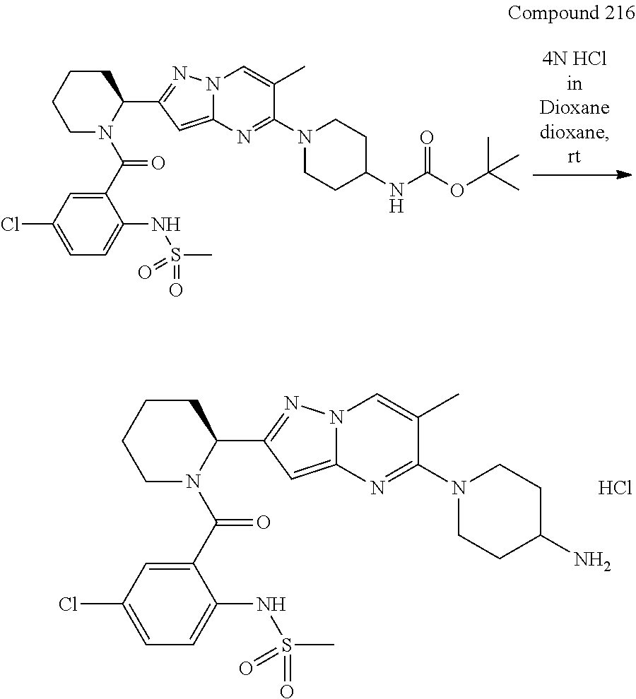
C1CCCN(C(=O)C2=CC(Cl)=CC=C2NS(C)(=O)=O)C1C1=NN2C(=C1)N=C(N1CCC(NC(OC(C)(C)C)=O)CC1)C(C)=C2.C1CCCN(C(=O)C2=CC(Cl)=CC=C2NS(C)(=O)=O)C1C1=NN2C(=C1)N=C(N1CCC(N)CC1)C(C)=C2.Cl
